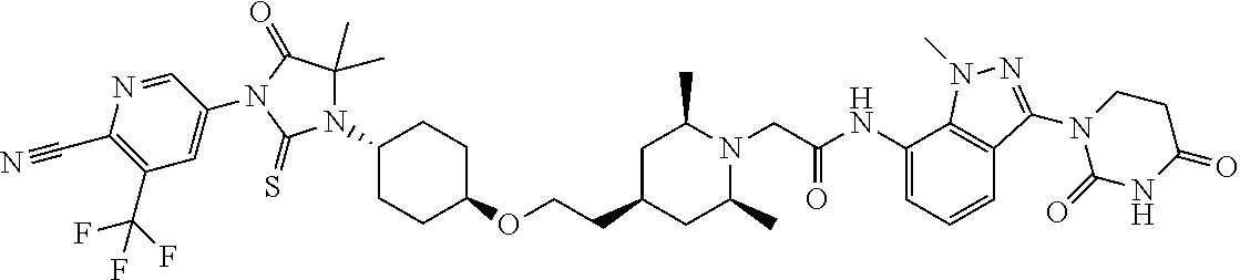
O(CCC1CC(C)N(CC(NC2=CC=CC3=C2N(C)N=C3N2C(=O)NC(=O)CC2)=O)C(C)C1)C1CCC(N2C(C)(C)C(=O)N(C3=CC(C(F)(F)F)=C(C#N)N=C3)C2=S)CC1
